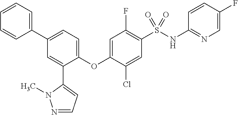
C1(OC2=CC(F)=C(S(NC3=NC=C(F)C=C3)(=O)=O)C=C2Cl)=CC=C(C2=CC=CC=C2)C=C1C1=CC=NN1C
